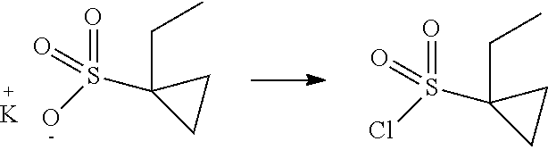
C(C1(S(O)(=O)=O)CC1)C.[K].C(C1(S(Cl)(=O)=O)CC1)C
